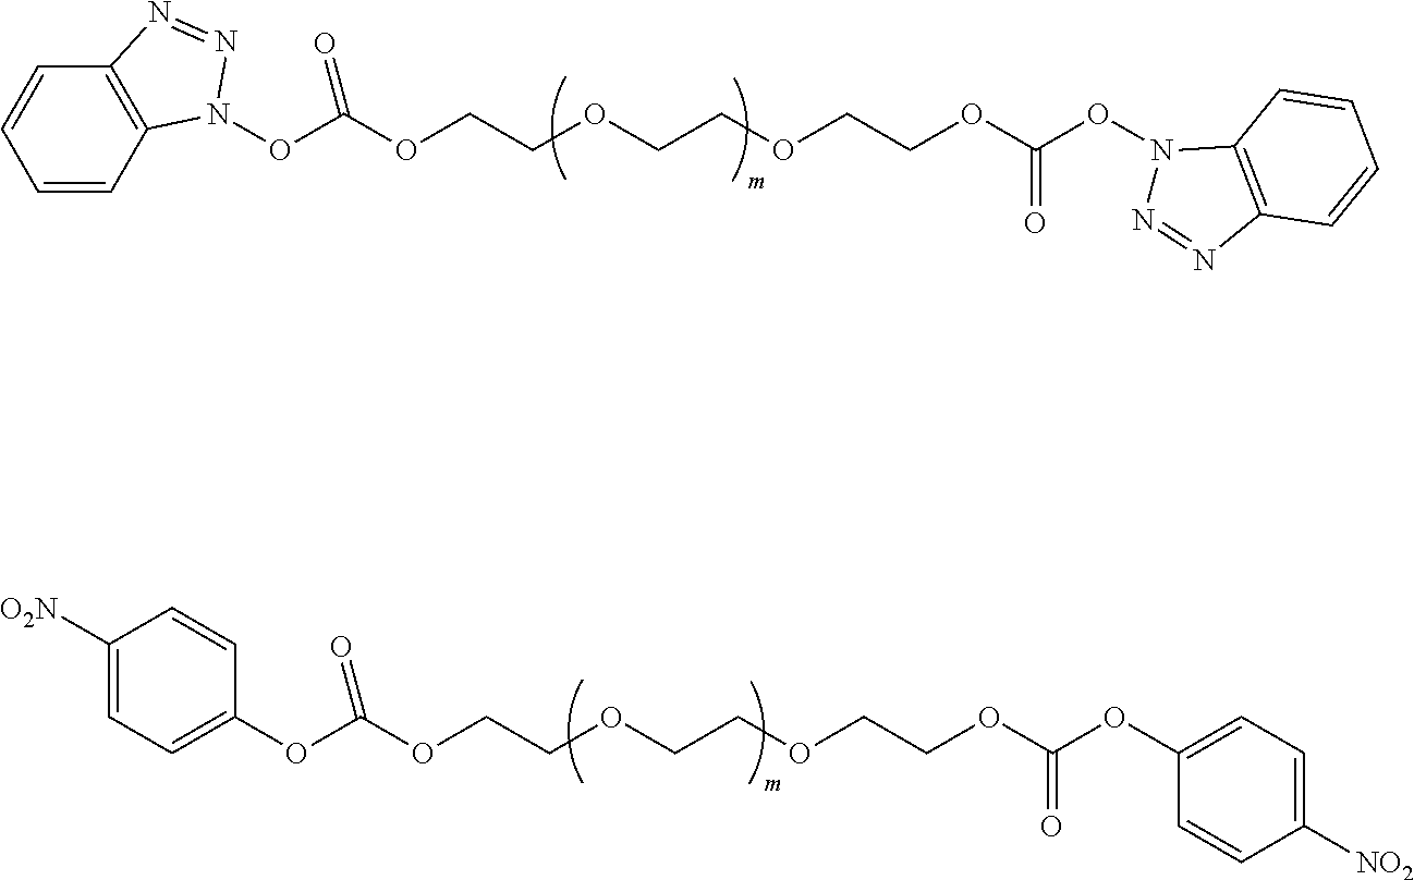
C1=CC2=C(C=C1)N=NN2OC(OCCOCCOCCOC(ON1N=NC2=C1C=CC=C2)=O)=O.C1(OC(OCCOCCOCCOC(OC2=CC=C([NO2])C=C2)=O)=O)=CC=C([O2N])C=C1
